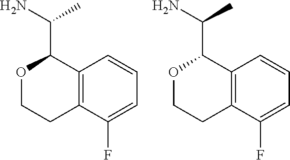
O1CCC2=C(C1C(N)C)C=CC=C2F.O1CCC2=C(C1C(N)C)C=CC=C2F
